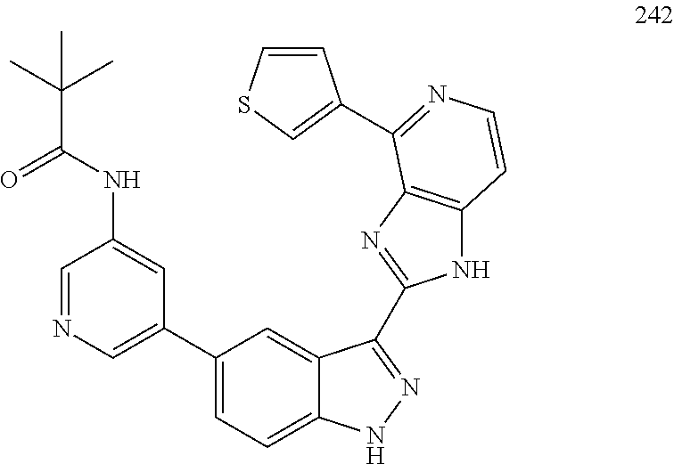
C1(C2=CN=CC(NC(C(C)(C)C)=O)=C2)=CC=C2C(=C1)C(C1=NC3=C(N1)C=CN=C3C1=CSC=C1)=NN2
